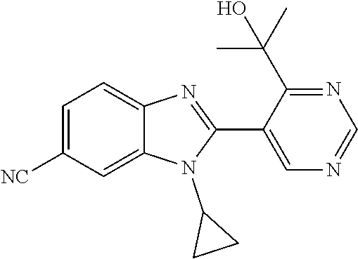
C1=C([NC])C=C2C(=C1)N=C(C1=CN=CN=C1C(C)(C)O)N2C1CC1
